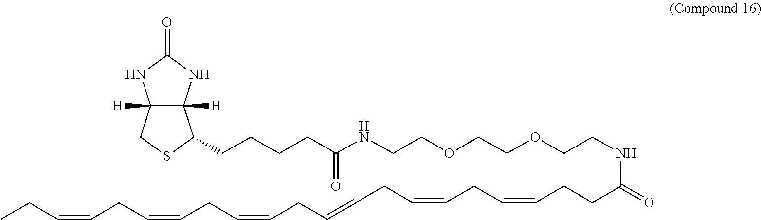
CCC=CCC=CCC=CCC=CCC=CCC=CCCC(NCCOCCOCCNC(CCCCC1C2([H])C([H])(CS1)NC(=O)N2)=O)=O
